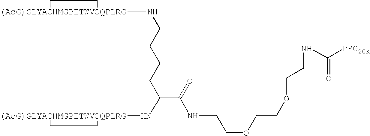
C(CCCC(C(=O)NCCOCCOCCNC([PEG20K])=O)N[(AcG)GLYACHMGPITWVCQPLRG]1CC1)N[(AcG)GLYACHMGPITWVCQPLRG]1CC1
